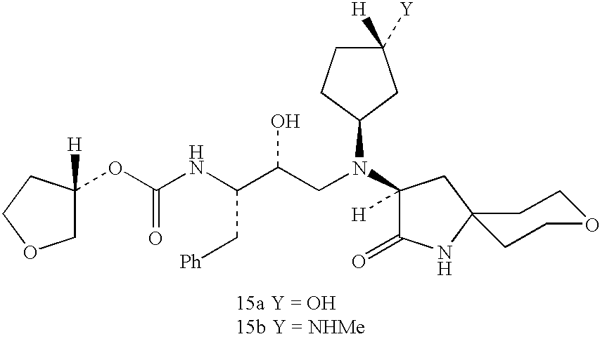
C1C(OC(NC(C(CN(C2([H])C(=O)NC3(C2)CCOCC3)C2CC([Y])([H])CC2)O)C[Ph])=O)([H])CCO1
